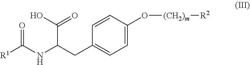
C1=CC(CC(NC([R1])=O)C(O)=O)=CC=C1O[(CH2)m][R2]
